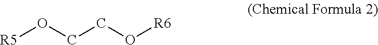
[R5]OCCO[R6]
